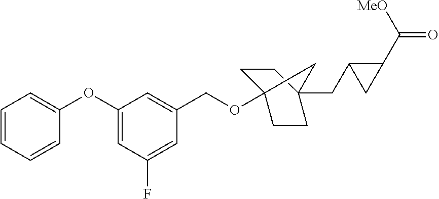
C1=CC=CC(OC2=CC(F)=CC(COC34CCC(CC5C(C(=O)[MeO])C5)(CC3)C4)=C2)=C1
